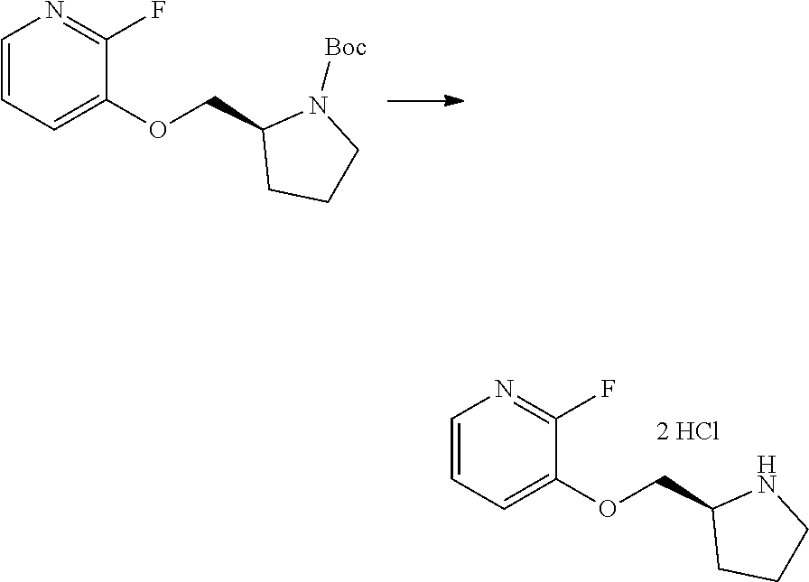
C1=CC=C(OCC2CCCN2[Boc])C(F)=N1.C1=CC=C(OCC2CCCN2)C(F)=N1
